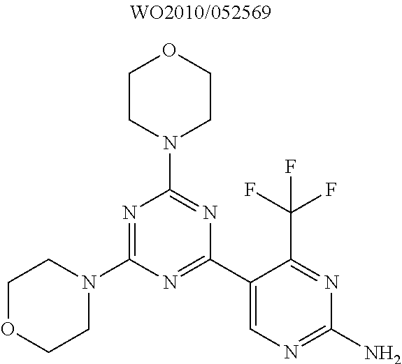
N1=C(N2CCOCC2)N=C(C2=CN=C(N)N=C2C(F)(F)F)N=C1N1CCOCC1
